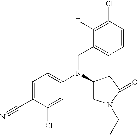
C1=C(C#N)C(Cl)=CC(N(C2CN(CC)C(=O)C2)CC2=CC=CC(Cl)=C2F)=C1
